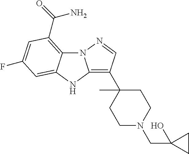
N12C3=C(C(=O)N)C=C(F)C=C3NC1=C(C1(C)CCN(CC3(O)CC3)CC1)C=N2
